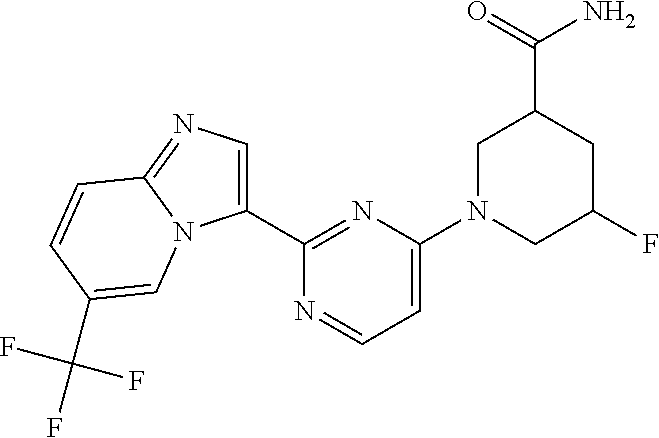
C1(C2=NC(N3CC(F)CC(C(=O)N)C3)=CC=N2)=CN=C2N1C=C(C(F)(F)F)C=C2
